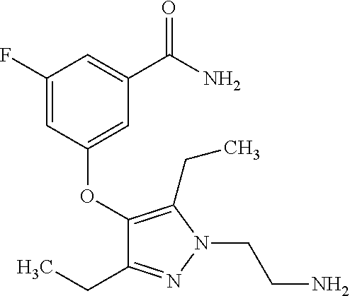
C1(OC2=CC(C(=O)N)=CC(F)=C2)=C(CC)N(CCN)N=C1CC
